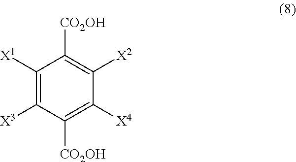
C1([X1])=C([X3])C([CO2OH])=C([X4])C([X2])=C1[CO2OH]
